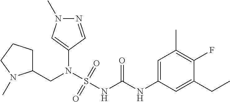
C1(N(S(NC(NC2=CC(C)=C(F)C(CC)=C2)=O)(=O)=O)CC2CCCN2C)=CN(C)N=C1
